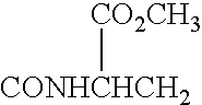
[CONHCHCH2][CO2CH3]
